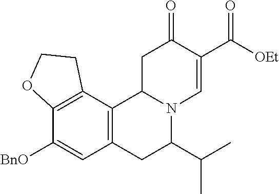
C12=C(C=C([BnO])C3=C1CCO3)CC(C(C)C)N1C2CC(=O)C(C([OEt])=O)=C1
